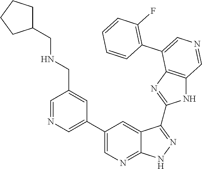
C1=NC=C(C2=CN=C3C(=C2)C(C2=NC4=C(N2)C=NC=C4C2=C(F)C=CC=C2)=NN3)C=C1CNCC1CCCC1
